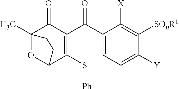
C1(C(C2=C(S[Ph])C3OC(C)(C2=O)CC3)=O)=CC=C([Y])C([SOnR1])=C1[X]
